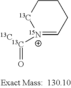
[15N+]1([13C]=O)=CCCC[13C]1.[13C]
